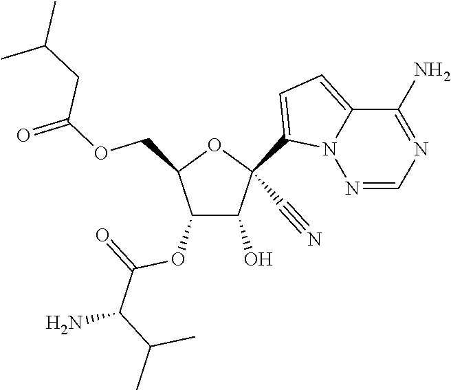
O(CC1C(OC(=O)C(C(C)C)N)C(O)C(C#N)(C2=CC=C3N2N=CN=C3N)O1)C(CC(C)C)=O
